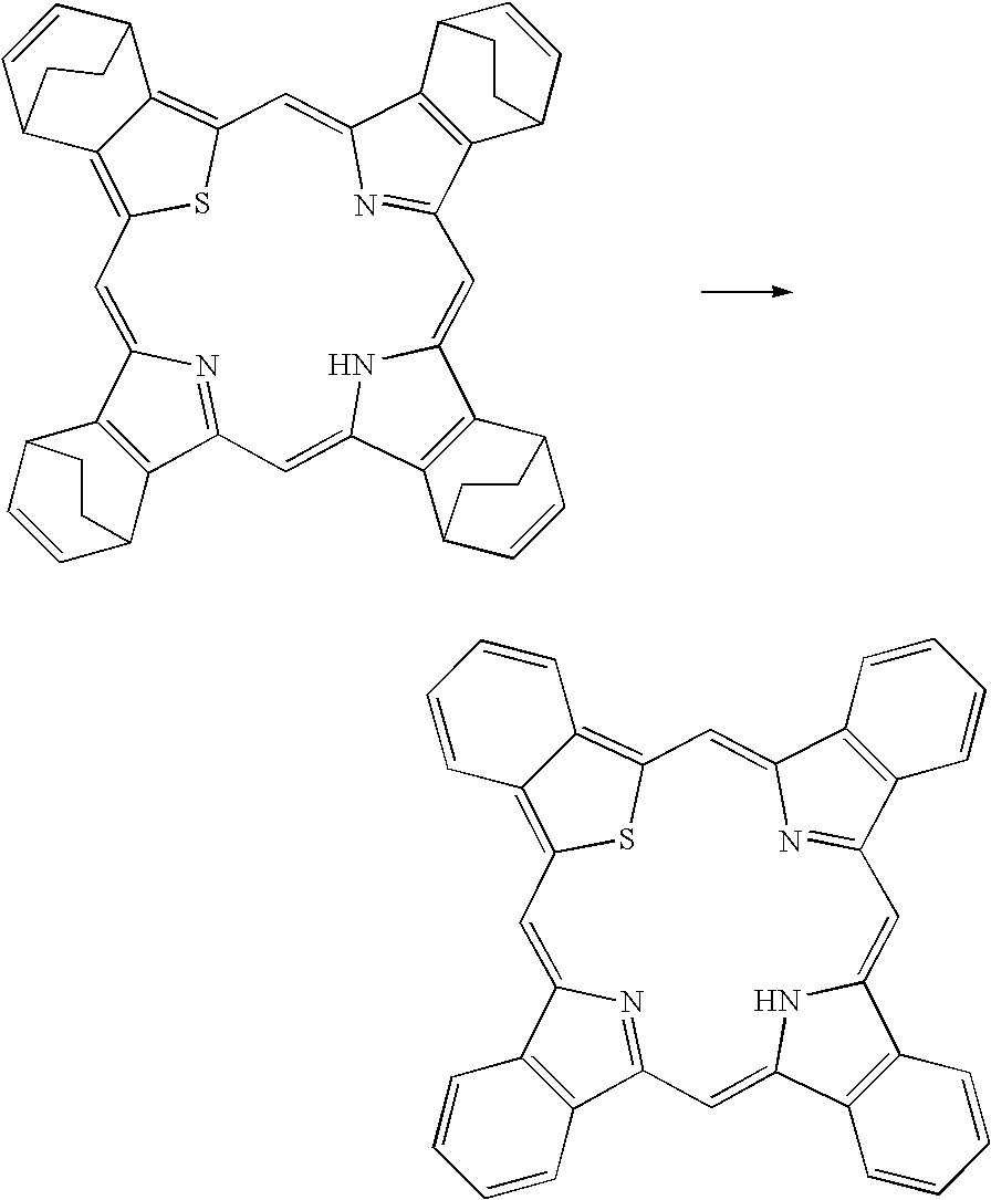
C12=C(C3=NC1=CC1=C4C(=C(S1)C=C1C5=C(C(=N1)C=C1C6=C(C(=C3)N1)C1C=CC6CC1)C1C=CC5CC1)C1C=CC4CC1)C1C=CC2CC1.C12=C(C3=NC1=CC1=C4C(=C(S1)C=C1C5=C(C(=N1)C=C1C6=C(C(=C3)N1)C=CC=C6)C=CC=C5)C=CC=C4)C=CC=C2
